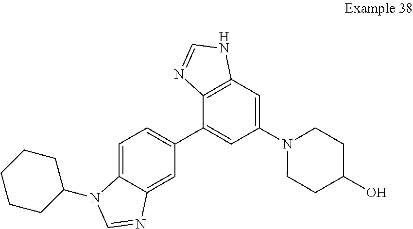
C1=C2C(=CC(C3=CC(N4CCC(O)CC4)=CC4=C3N=CN4)=C1)N=CN2C1CCCCC1
